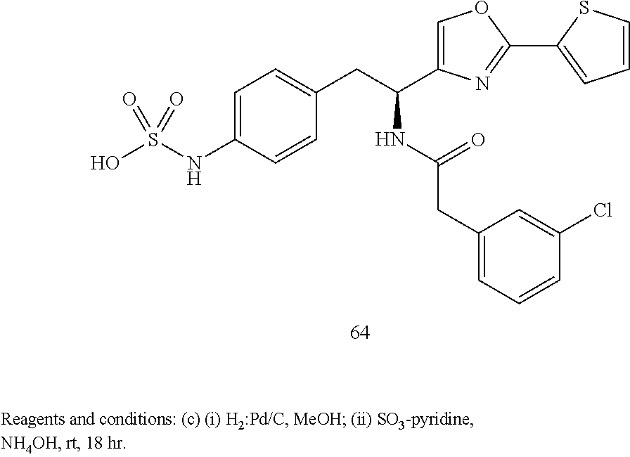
C1=C(NS(O)(=O)=O)C=CC(CC(NC(CC2=CC=CC(Cl)=C2)=O)C2=COC(C3=CC=CS3)=N2)=C1
